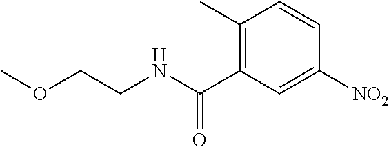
[NO2]C1=CC(C(NCCOC)=O)=C(C)C=C1
